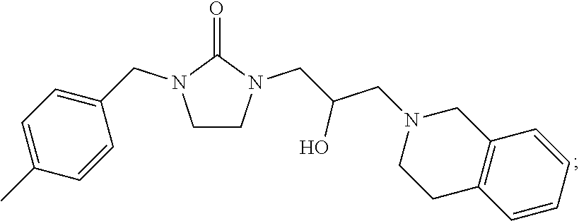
C1CN(CC(CN2CCC3=C(C2)C=CC=C3)O)C(=O)N1CC1=CC=C(C)C=C1
